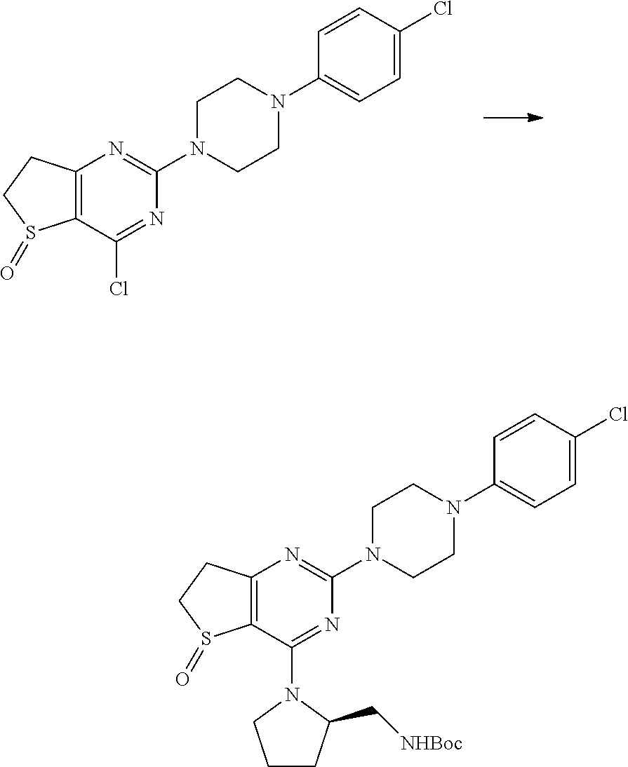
C12=C(C(Cl)=NC(N3CCN(C4=CC=C(Cl)C=C4)CC3)=N1)S(=O)CC2.C12=C(C(N3C(C[NHBoc])CCC3)=NC(N3CCN(C4=CC=C(Cl)C=C4)CC3)=N1)S(=O)CC2
